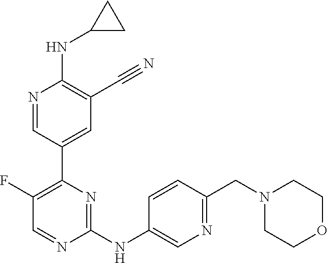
N(C1=C(C#N)C=C(C2=C(F)C=NC(NC3=CN=C(CN4CCOCC4)C=C3)=N2)C=N1)C1CC1
